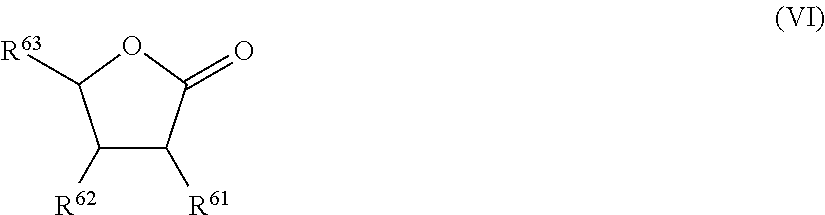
C1([R62])C([R61])C(=O)OC1[R63]
